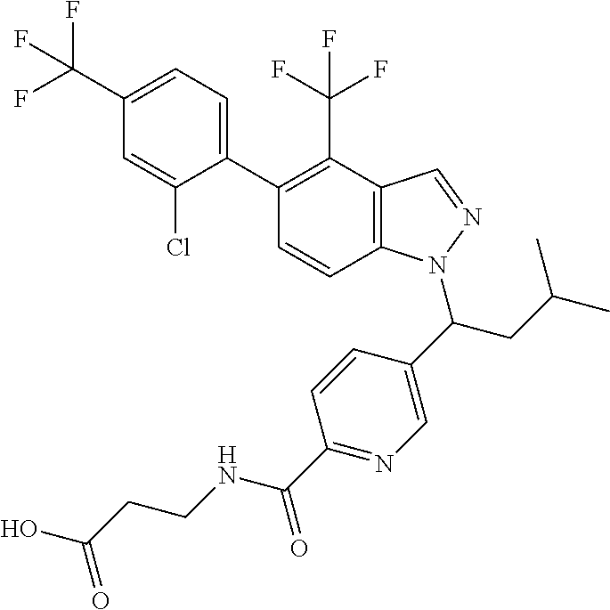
C1(C(F)(F)F)=CC=C(C2=C(C(F)(F)F)C3=C(C=C2)N(C(C2=CN=C(C(NCCC(O)=O)=O)C=C2)CC(C)C)N=C3)C(Cl)=C1
